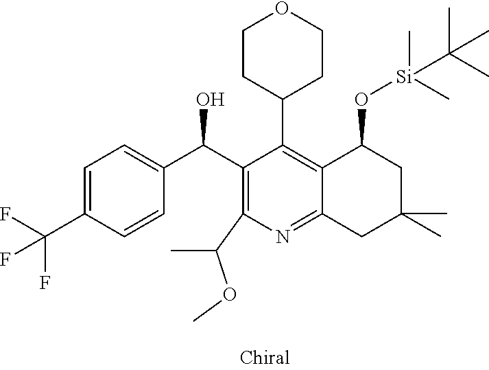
C1=C(C(F)(F)F)C=CC(C(C2=C(C(C)OC)N=C3C(=C2C2CCOCC2)C(O[Si](C)(C)C(C)(C)C)CC(C)(C)C3)O)=C1
